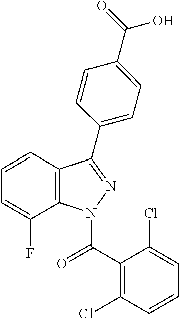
C1=CC2=C(C(F)=C1)N(C(C1=C(Cl)C=CC=C1Cl)=O)N=C2C1=CC=C(C(=O)O)C=C1
